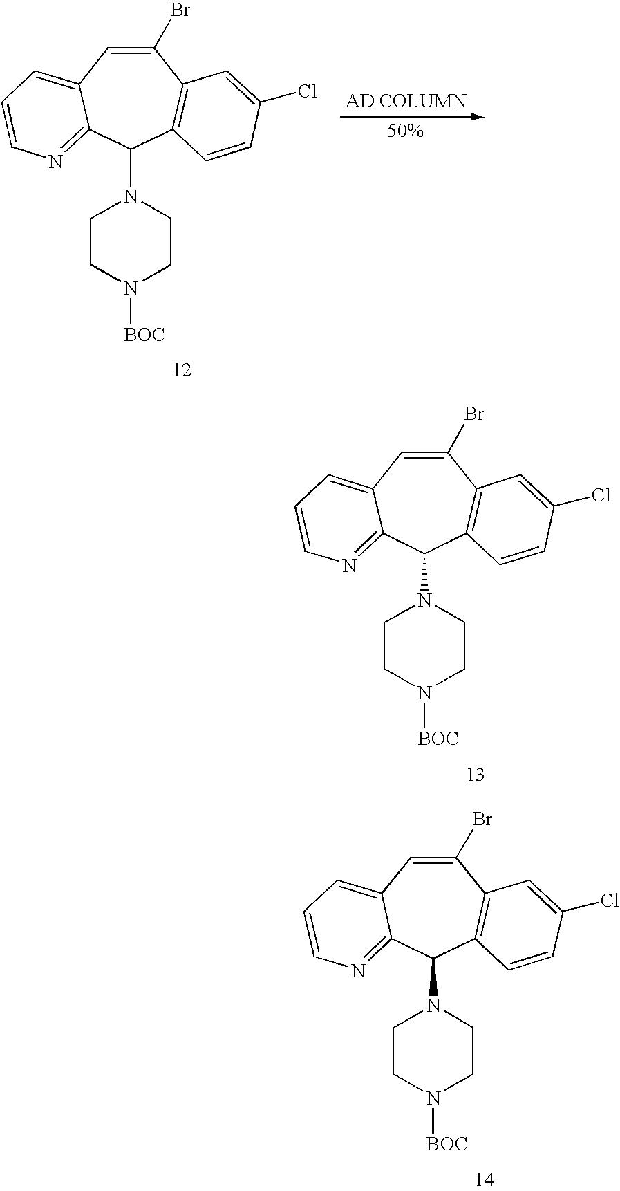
C1(Br)=CC2=CC=CN=C2C(N2CCN([BOC])CC2)C2=C1C=C(Cl)C=C2.[AD COLUMN].C1(Br)=CC2=CC=CN=C2C(N2CCN([BOC])CC2)C2=C1C=C(Cl)C=C2.C1(Br)=CC2=CC=CN=C2C(N2CCN([BOC])CC2)C2=C1C=C(Cl)C=C2
